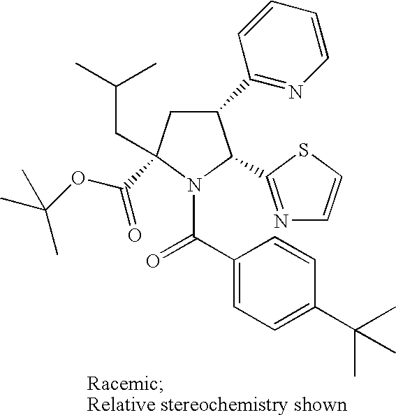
C1(C2=NC=CC=C2)CC(C(OC(C)(C)C)=O)(CC(C)C)N(C(C2=CC=C(C(C)(C)C)C=C2)=O)C1C1=NC=CS1
